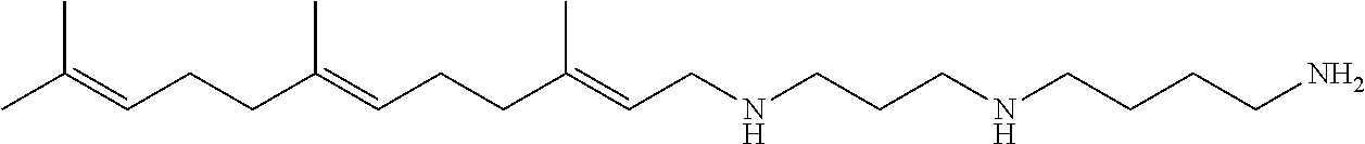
C(C(=CCCC(=CCNCCCNCCCCN)C)C)CC=C(C)C
